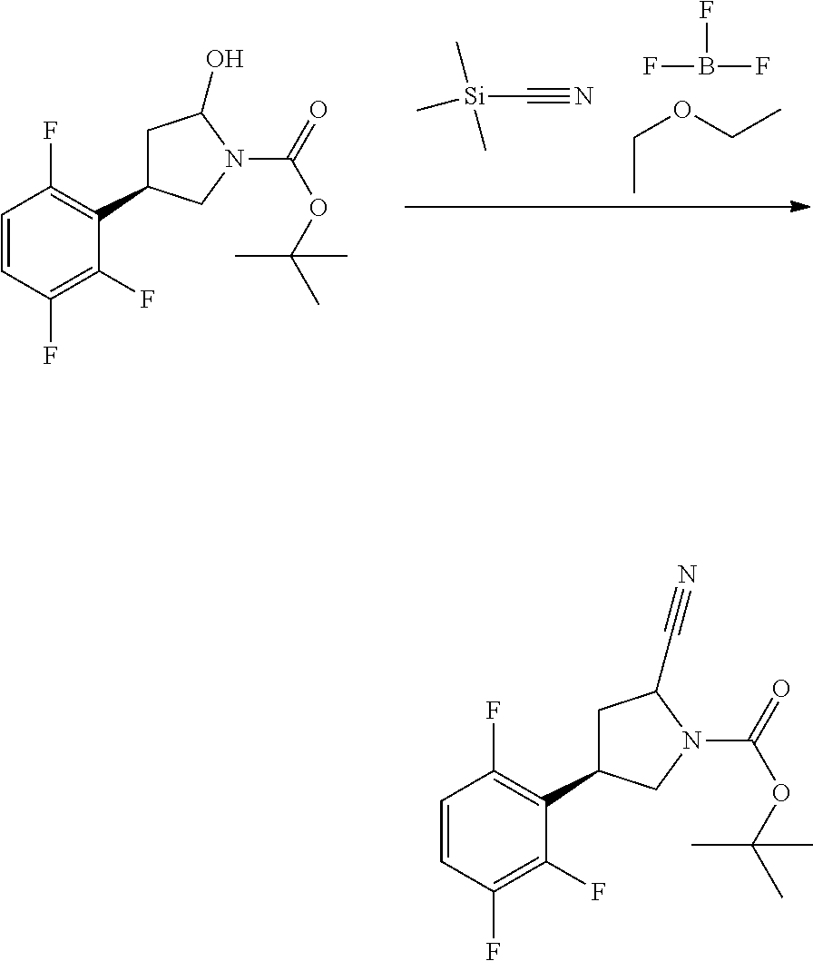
CCOCC.FB(F)F.C[Si](C)(C)C#N.C1=CC(F)=C(F)C(C2CC(O)N(C(=O)OC(C)(C)C)C2)=C1F.C1=CC(F)=C(F)C(C2CC(C#N)N(C(=O)OC(C)(C)C)C2)=C1F
